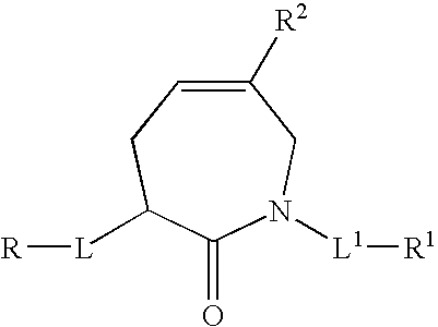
C1(=O)N([L1][R1])CC([R2])=CCC1[L][R]
